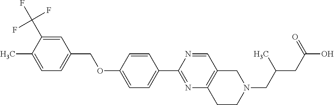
C1=C(C)C(C(F)(F)F)=CC(COC2=CC=C(C3=NC4=C(C=N3)CN(CC(C)CC(=O)O)CC4)C=C2)=C1
